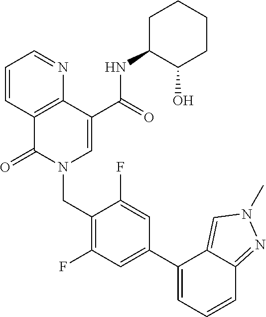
C1=CC2=C(N=C1)C(C(=O)NC1C(O)CCCC1)=CN(CC1=C(F)C=C(C3=CC=CC4=NN(C)C=C34)C=C1F)C2=O
